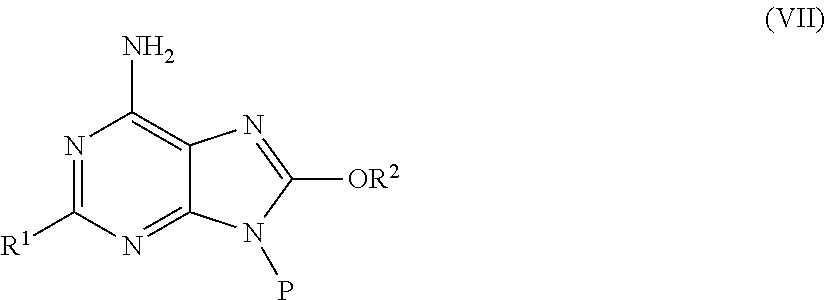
N1=C([R1])N=C2C(=C1N)N=C([OR2])N2P
